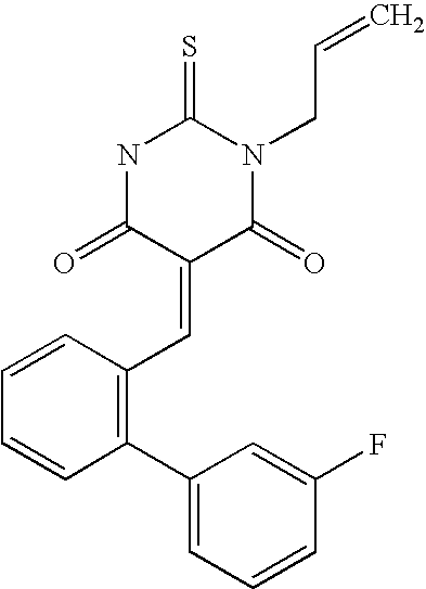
N1C(=O)C(=CC2=C(C3=CC=CC(F)=C3)C=CC=C2)C(=O)N(CC=C)C1=S
